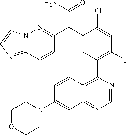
C12=NC=NC(C3=C(F)C=C(Cl)C(C(C4=NN5C(=NC=C5)C=C4)C(N)=O)=C3)=C1C=CC(N1CCOCC1)=C2
